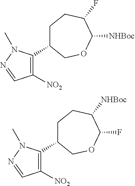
C1([NO2])=C(C2CCC(F)C([NHBoc])OC2)N(C)N=C1.C1([NO2])=C(C2CCC([NHBoc])C(F)OC2)N(C)N=C1
